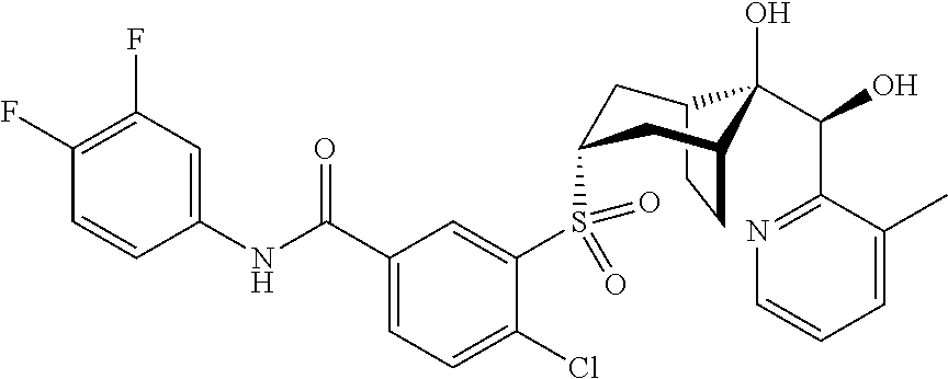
C12CCC(CC(S(C3=CC(C(NC4=CC(F)=C(F)C=C4)=O)=CC=C3Cl)(=O)=O)C1)C2(O)C(O)C1=NC=CC=C1C
